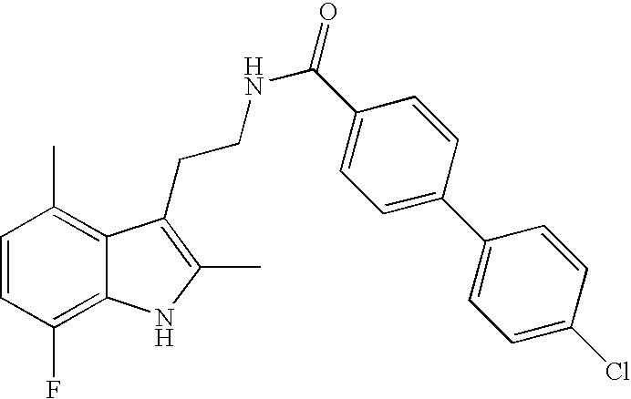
C1=CC(F)=C2C(=C1C)C(CCNC(=O)C1=CC=C(C3=CC=C(Cl)C=C3)C=C1)=C(C)N2
